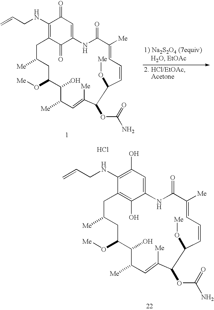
C1(NCC=C)=C2C(=O)C(=CC1=O)NC(=O)C([Me])=CC=CC(O[Me])C(OC(N)=O)C([Me])=CC([Me])C(O)C(O[Me])CC([Me])C2.C1(NCC=C)=C(O)C=C2C(O)=C1CC([Me])CC(O[Me])C(O)C([Me])C=C([Me])C(OC(N)=O)C(O[Me])C=CC=C([Me])C(=O)N2.Cl
